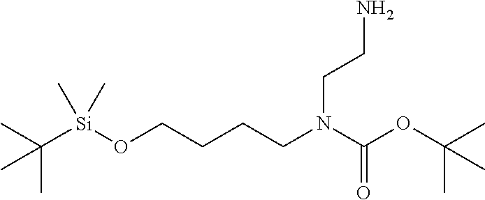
CC([Si](OCCCCN(C(OC(C)(C)C)=O)CCN)(C)C)(C)C
